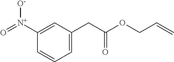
O=[N+](C1=CC(CC(OCC=C)=O)=CC=C1)[O-]
